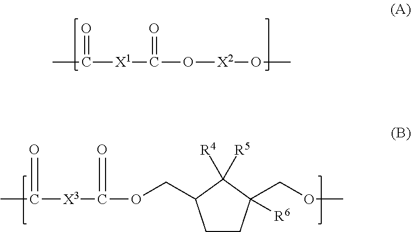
CC([X1]C(O[X2]OC)=O)=O.CC([X3]C(OCC1CCC(COC)([R6])C1([R5])[R4])=O)=O
